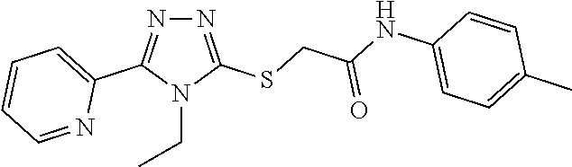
N1=C(SCC(NC2=CC=C(C)C=C2)=O)N(CC)C(C2=CC=CC=N2)=N1
